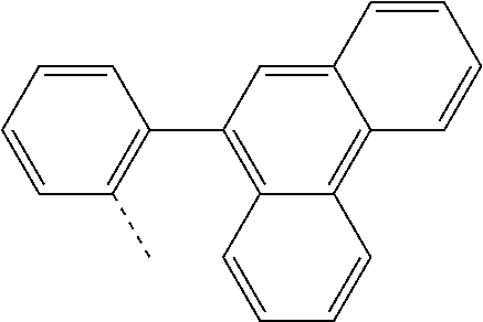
C12=C(C3=C(C)C=CC=C3)C=C3C(=C1C=CC=C2)C=CC=C3
